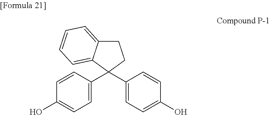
C1=C(C2(C3=CC=C(O)C=C3)CCC3=CC=CC=C23)C=CC(O)=C1
